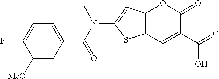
C12=C(C=C(C(=O)O)C(=O)O1)SC(N(C(C1=CC=C(F)C([MeO])=C1)=O)C)=C2
